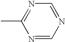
CC1=NC=NC=N1
